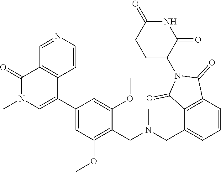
CN(CC1=CC=CC2=C1C(=O)N(C1C(=O)NC(=O)CC1)C2=O)CC1=C(OC)C=C(C2=CN(C)C(=O)C3=C2C=CN=C3)C=C1OC
